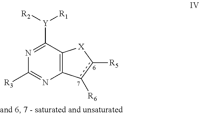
C12=C(N=C([R3])N=C1[Y]([R2])[R1])c([R6])c([R5])[X]2
